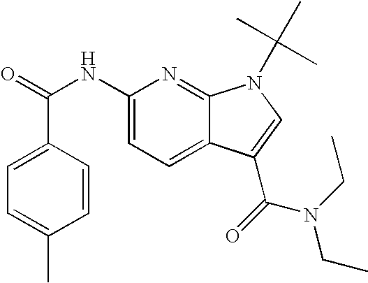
C1=CC(C(=O)NC2=CC=C3C(=N2)N(C(C)(C)C)C=C3C(N(CC)CC)=O)=CC=C1C
